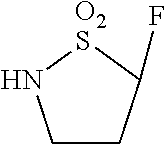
C1CC(F)[O2S]N1
